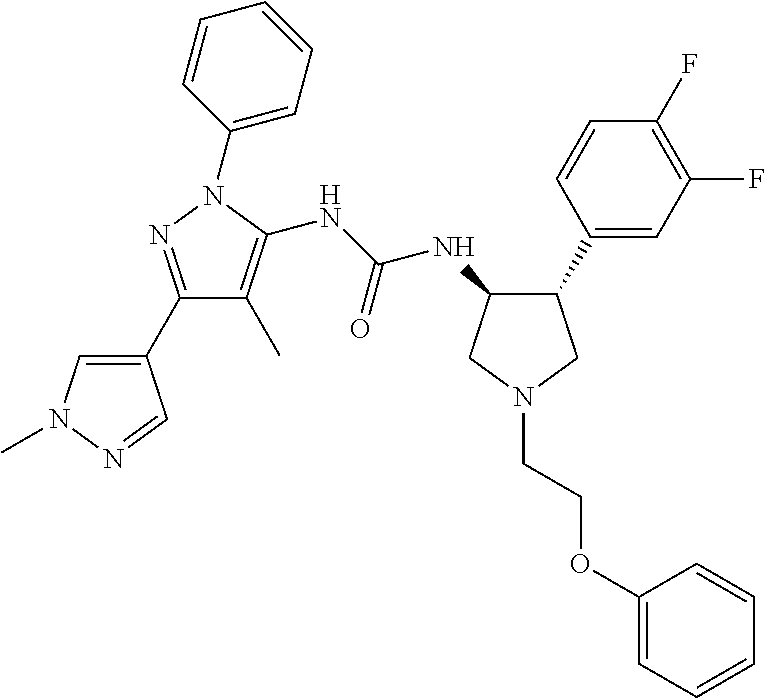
C1(C2=NN(C3=CC=CC=C3)C(NC(NC3C(C4=CC(F)=C(F)C=C4)CN(CCOC4=CC=CC=C4)C3)=O)=C2C)=CN(C)N=C1
